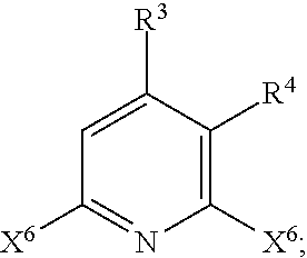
C1([X6])=NC([X6])=C([R4])C([R3])=C1
